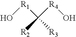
O[R1]C([R2])([R3])[R4]O
